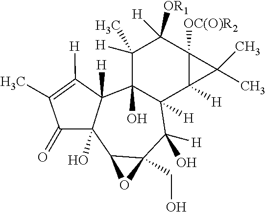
C1(C)([H])C2(O)C([H])(C3([H])C([OC(O)R2])(C1([OR1])[H])C3(C)C)C([H])(O)C1(CO)C(C3(O)C2([H])C([H])=C(C)C3=O)O1
